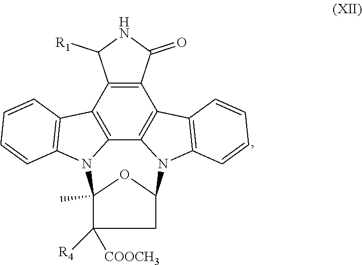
C12=C3C4=C(C5=C1C([R1])NC5=O)C1=C(N4C4OC(C)(N3C3=C2C=CC=C3)C([R4])([COOCH3])C4)C=CC=C1
